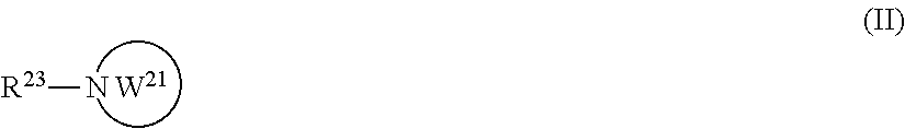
N[R23]
